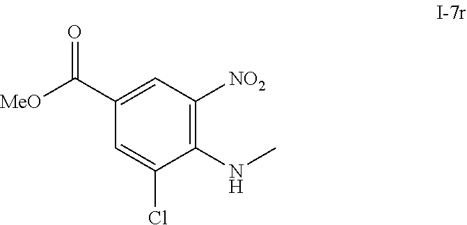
C1(C([MeO])=O)=CC([NO2])=C(NC)C(Cl)=C1
